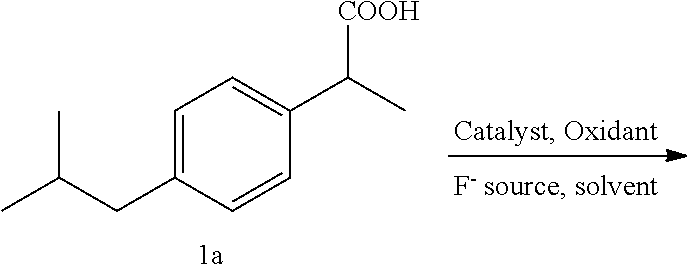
C1=C(CC(C)C)C=CC(C(C)[COOH])=C1
